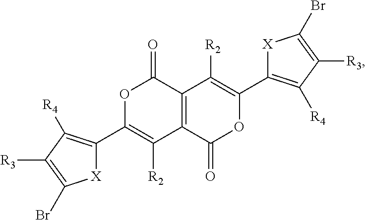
C12=C(C(=O)OC(C3=C([R4])C([R3])=C(Br)[X]3)=C1[R2])C([R2])=C(C1=C([R4])C([R3])=C(Br)[X]1)OC2=O
